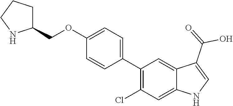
C1(C2=CC=C(OCC3CCCN3)C=C2)=C(Cl)C=C2C(=C1)C(C(=O)O)=CN2
